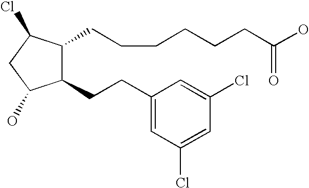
C1(CCC2=CC(Cl)=CC(Cl)=C2)C(CCCCCCC(O)=O)C(Cl)CC1O
